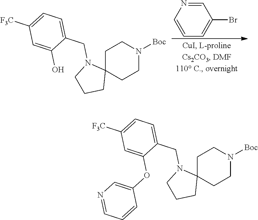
C1=NC=CC=C1Br.C1C2(CCN([Boc])C1)N(CC1=CC=C([F3C])C=C1O)CCC2.C1C2(CCN([Boc])C1)N(CC1=CC=C([F3C])C=C1OC1=CN=CC=C1)CCC2
